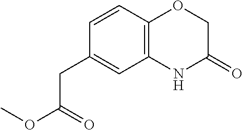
C12=C(NC(=O)CO1)C=C(CC(OC)=O)C=C2
